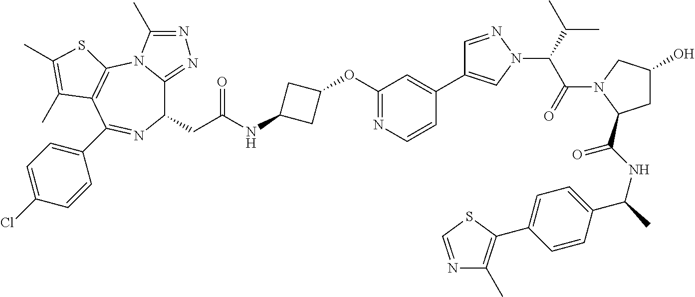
C1(CC(NC2CC(OC3=NC=CC(C4=CN(C(C(N5C(C(NC(C6=CC=C(C7=C(C)N=CS7)C=C6)C)=O)CC(O)C5)=O)C(C)C)N=C4)=C3)C2)=O)C2=NN=C(C)N2C2=C(C(C3=CC=C(Cl)C=C3)=N1)C(C)=C(C)S2
